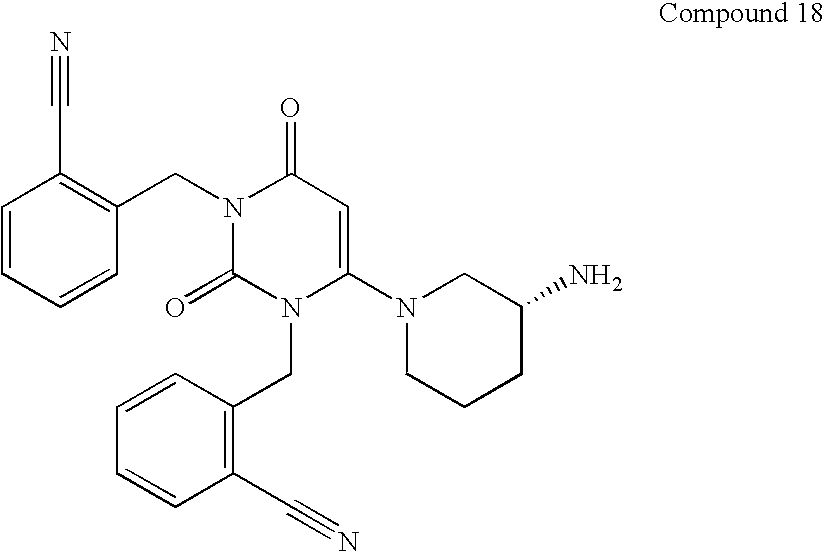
C1=CC=CC(CN2C(=O)N(CC3=C(C#N)C=CC=C3)C(N3CCCC(N)C3)=CC2=O)=C1C#N
